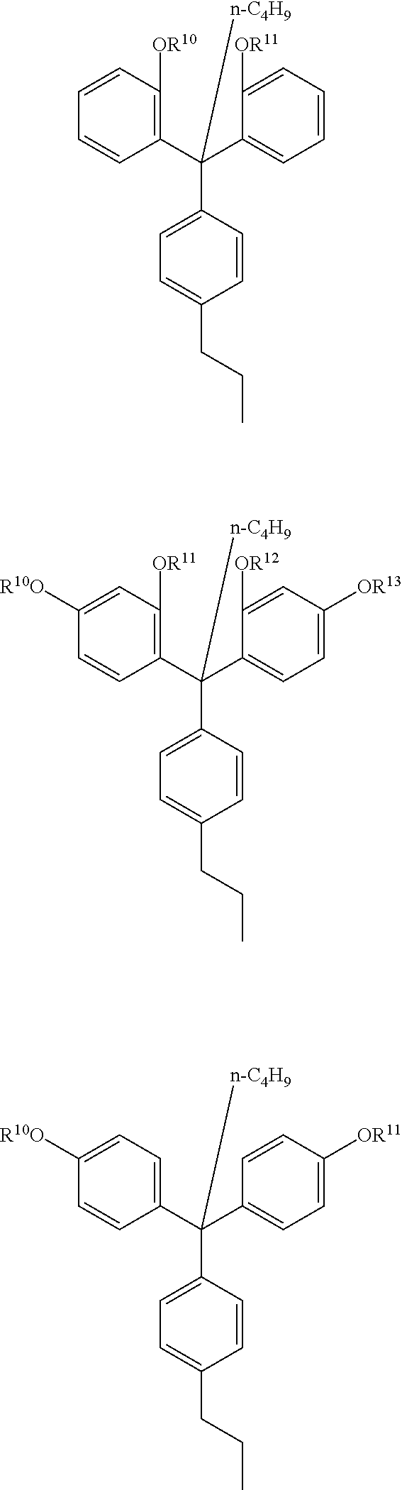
C1(C(C2=C([OR10])C=CC=C2)(C2=CC=C(CCC)C=C2)[n-C4H9])=CC=CC=C1[OR11].C1(C(C2=C([OR11])C=C([R10O])C=C2)(C2=CC=C(CCC)C=C2)[n-C4H9])=CC=C([OR13])C=C1[OR12].C1(C(C2=CC=C([R10O])C=C2)(C2=CC=C(CCC)C=C2)[n-C4H9])=CC=C([OR11])C=C1
